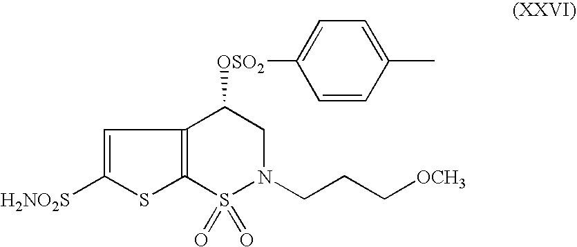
C12=C(S(=O)(=O)N(CCC[OCH3])CC1[OSO2]C1=CC=C(C)C=C1)SC([H2NO2S])=C2
